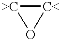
[>C]1[C<]O1
